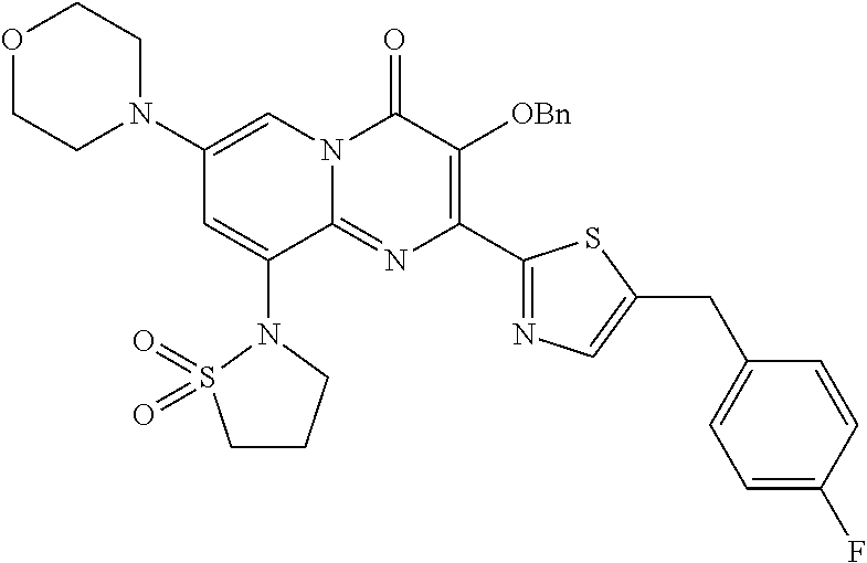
C1(N2CCOCC2)=CN2C(=NC(C3=NC=C(CC4=CC=C(F)C=C4)S3)=C([OBn])C2=O)C(N2S(=O)(=O)CCC2)=C1
